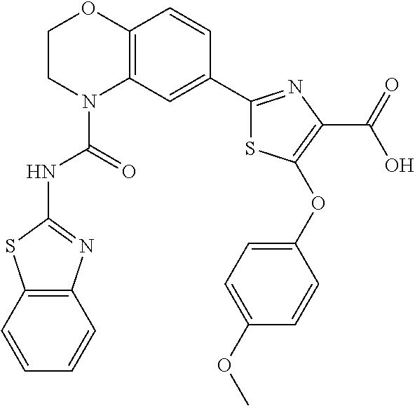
C1CN(C(=O)NC2=NC3=C(S2)C=CC=C3)C2=C(O1)C=CC(C1=NC(C(=O)O)=C(OC3=CC=C(OC)C=C3)S1)=C2
